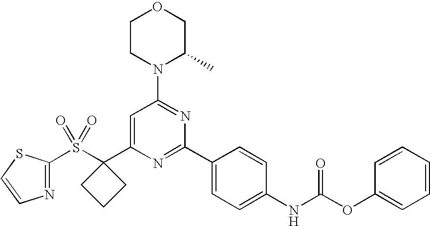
C1CN(C2=NC(C3=CC=C(NC(OC4=CC=CC=C4)=O)C=C3)=NC(C3(S(C4=NC=CS4)(=O)=O)CCC3)=C2)C(C)CO1
